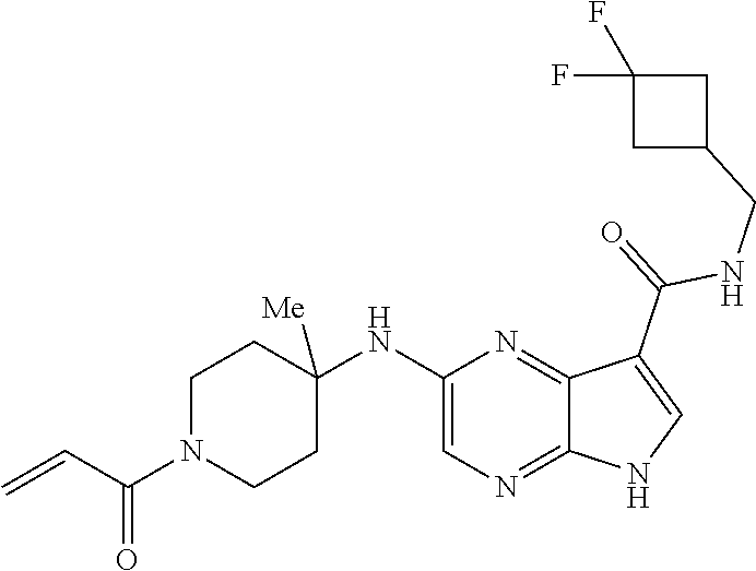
C1N(C(C=C)=O)CCC(NC2=CN=C3C(=N2)C(C(=O)NCC2CC(F)(F)C2)=CN3)([Me])C1
